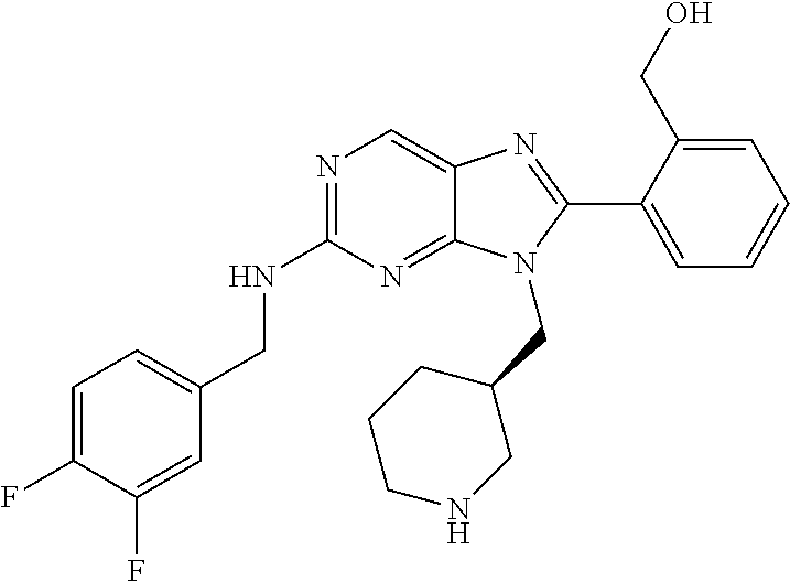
C1=C(F)C(F)=CC(CNC2=NC=C3C(=N2)N(CC2CCCNC2)C(C2=CC=CC=C2CO)=N3)=C1
